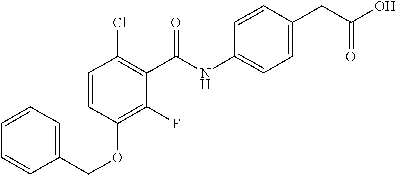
C1=CC=C(COC2=C(F)C(C(NC3=CC=C(CC(O)=O)C=C3)=O)=C(Cl)C=C2)C=C1
